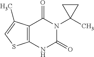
C12=C(NC(=O)N(C3(C)CC3)C1=O)SC=C2C
